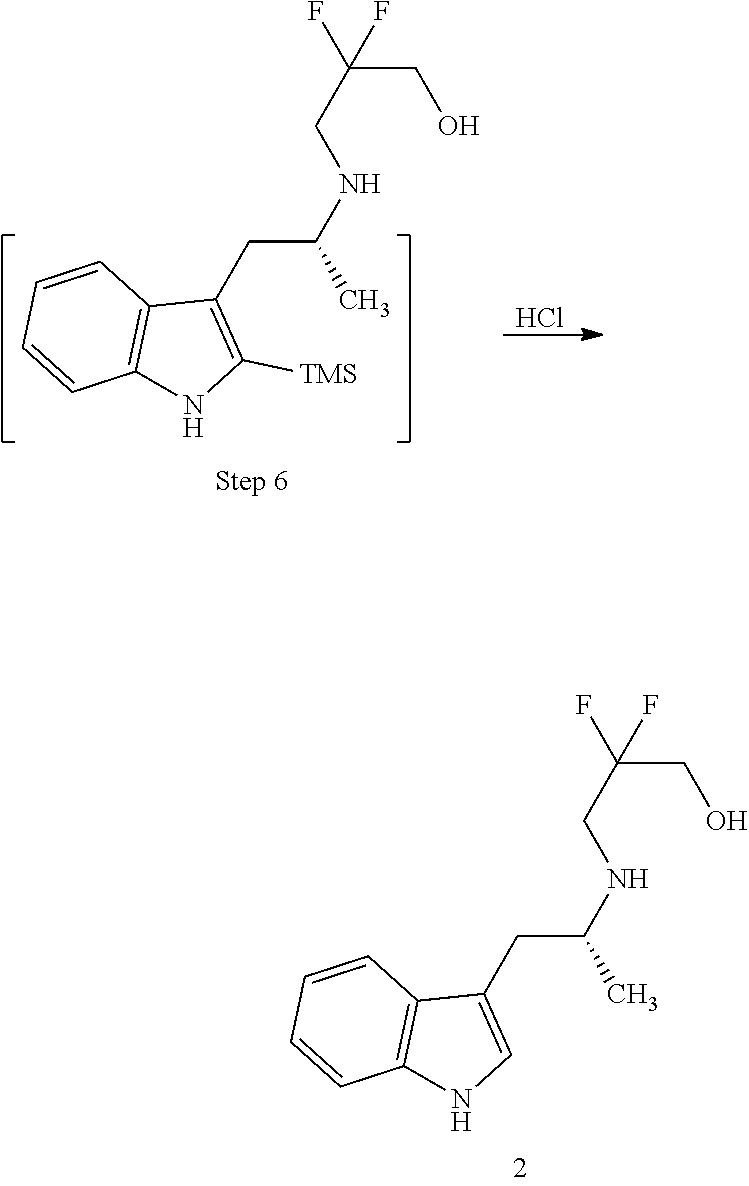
C(CNC(CC1=C([TMS])NC2=C1C=CC=C2)C)(F)(F)CO.Cl.C(CNC(CC1=CNC2=C1C=CC=C2)C)(F)(F)CO
